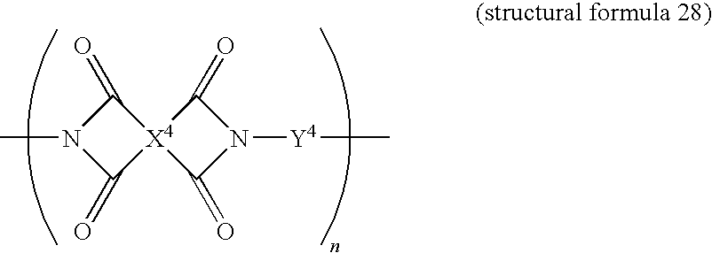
N1(C)C(=O)[X4]2(C1=O)C(=O)N([Y4]C)C2=O
